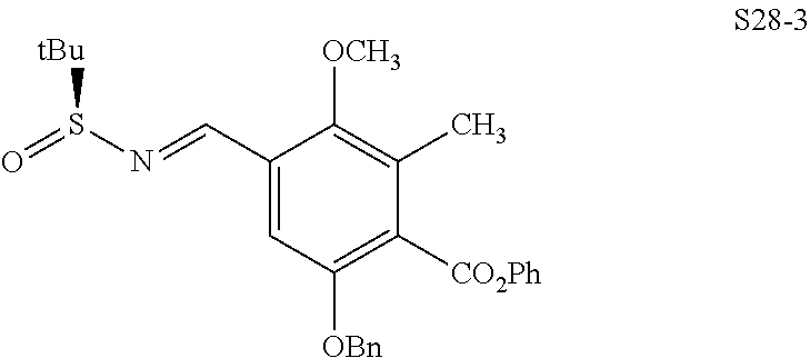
C1(C=NS(=O)[tBu])=CC([OBn])=C([CO2Ph])C(C)=C1[OCH3]
